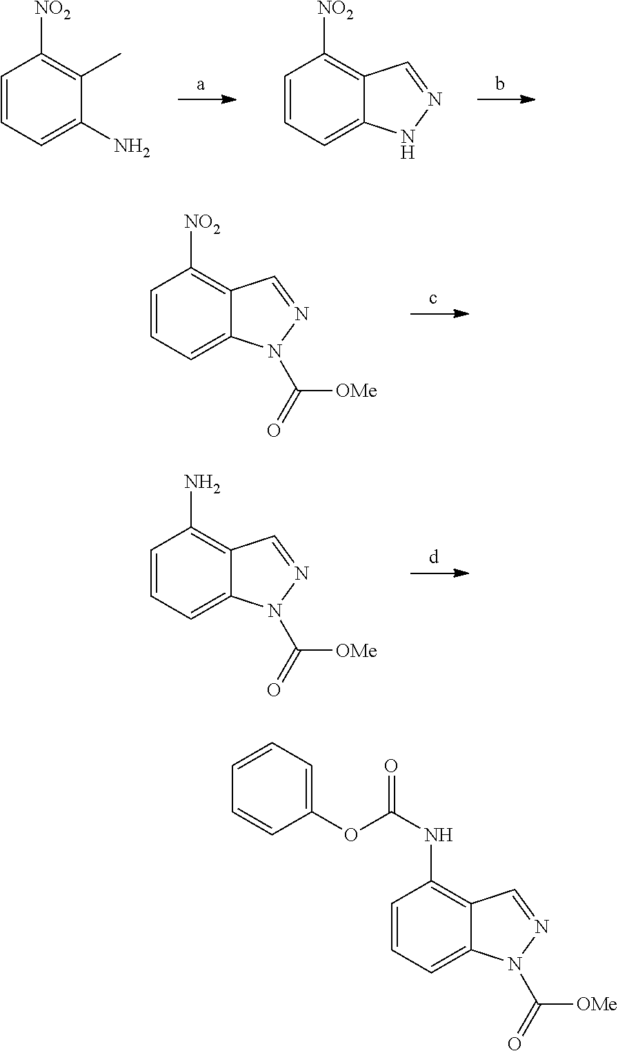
C1=CC([NO2])=C(C)C(N)=C1.C1=CC([NO2])=C2C(=C1)NN=C2.C1=CC([NO2])=C2C(=C1)N(C(=O)[OMe])N=C2.C1=CC(N)=C2C(=C1)N(C(=O)[OMe])N=C2.C1=CC(NC(OC2=CC=CC=C2)=O)=C2C(=C1)N(C(=O)[OMe])N=C2
